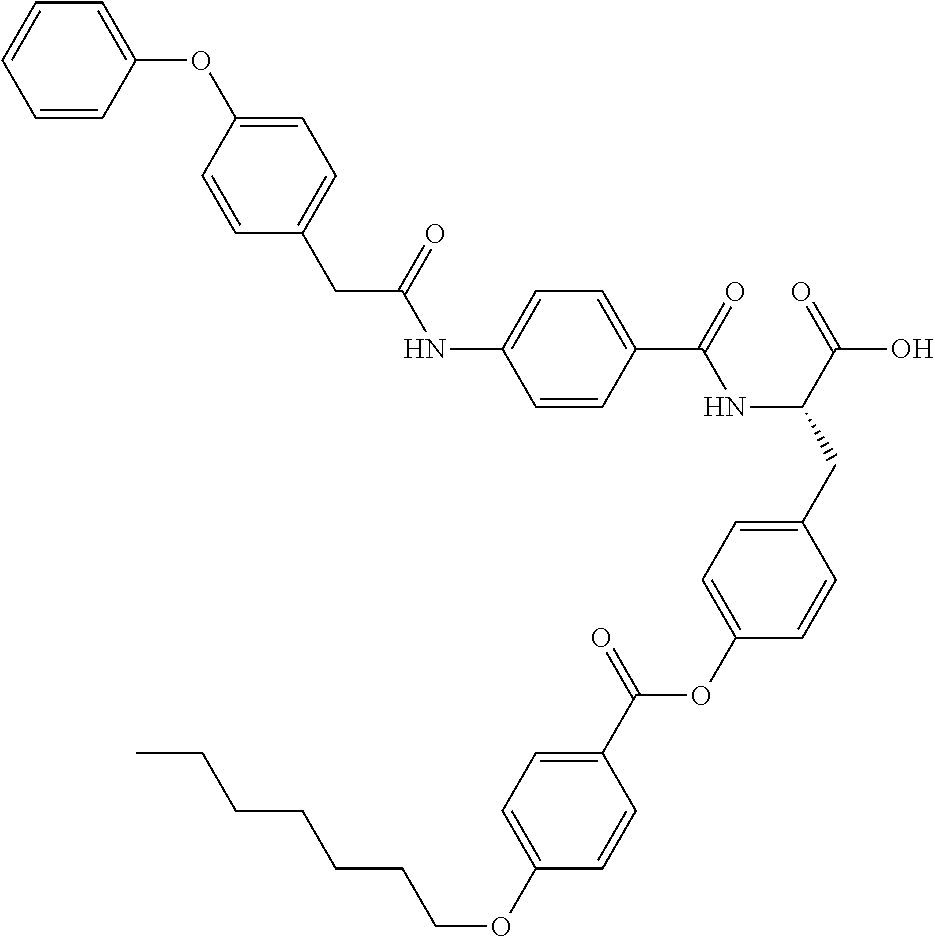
C1=CC(C(=O)NC(CC2=CC=C(OC(C3=CC=C(OCCCCCCC)C=C3)=O)C=C2)C(=O)O)=CC=C1NC(CC1=CC=C(OC2=CC=CC=C2)C=C1)=O
